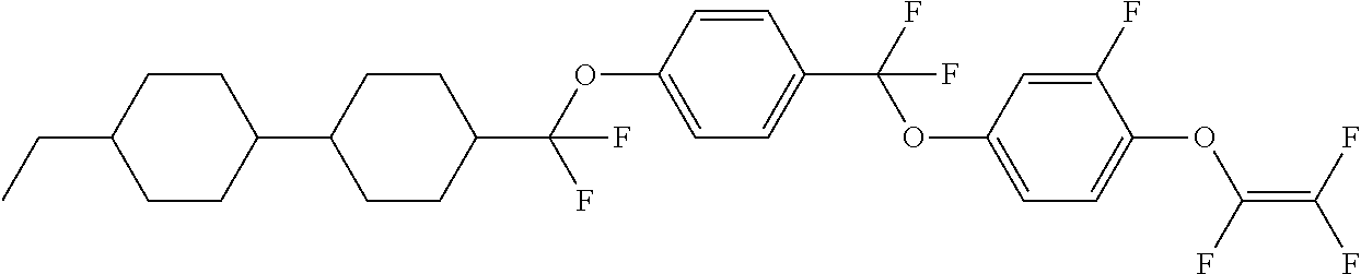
O(C1=CC=C(C(F)(OC2=CC=C(OC(=C(F)F)F)C(F)=C2)F)C=C1)C(C1CCC(C2CCC(CC)CC2)CC1)(F)F
